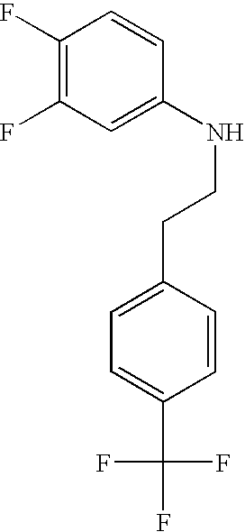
C1(F)=C(F)C=C(NCCC2=CC=C(C(F)(F)F)C=C2)C=C1
